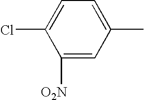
C1([O2N])=CC(C)=CC=C1Cl
